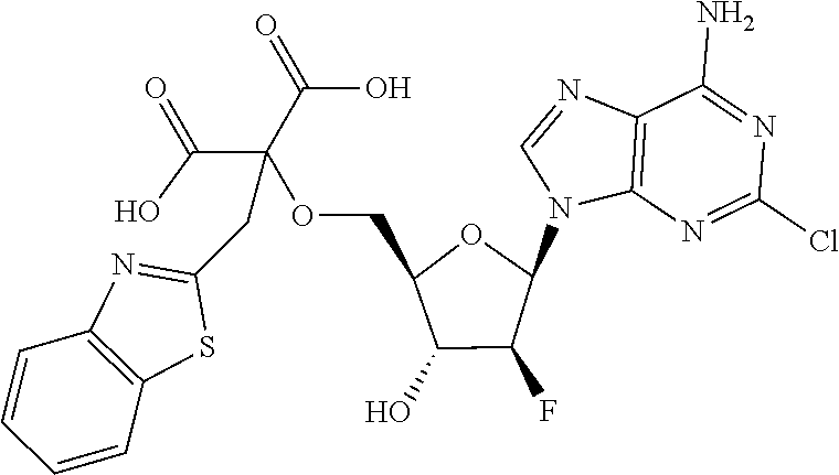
C12=C(N=C(Cl)N=C1N)N(C1OC(COC(C(=O)O)(C(=O)O)CC3=NC4=C(S3)C=CC=C4)C(O)C1F)C=N2
